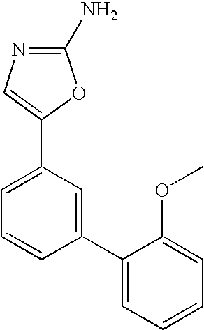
N1=C(N)OC(C2=CC=CC(C3=CC=CC=C3OC)=C2)=C1
